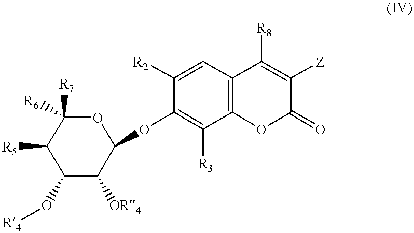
C1([R5])C(O[R4])C([OR4])C(OC2=C([R3])C3=C(C=C2[R2])C([R8])=C([Z])C(=O)O3)OC1([R6])[R7]
